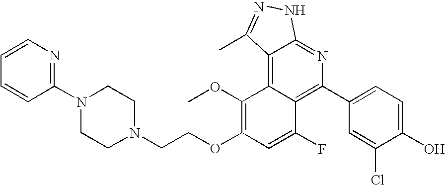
C1(C2=C3C(=C4C(=N2)NN=C4C)C(OC)=C(OCCN2CCN(C4=NC=CC=C4)CC2)C=C3F)=CC=C(O)C(Cl)=C1
